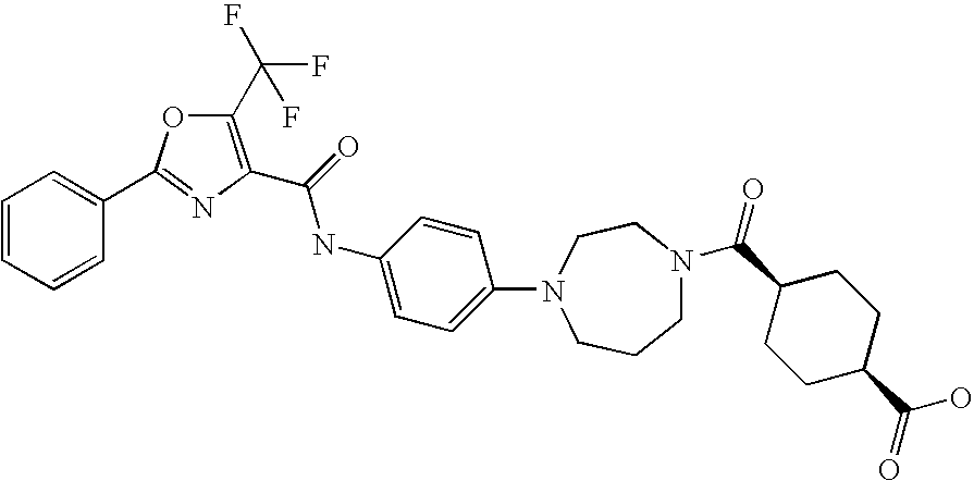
C1=CC(C2=NC(C(=O)NC3=CC=C(N4CCN(C(C5CCC(C(O)=O)CC5)=O)CCC4)C=C3)=C(C(F)(F)F)O2)=CC=C1
